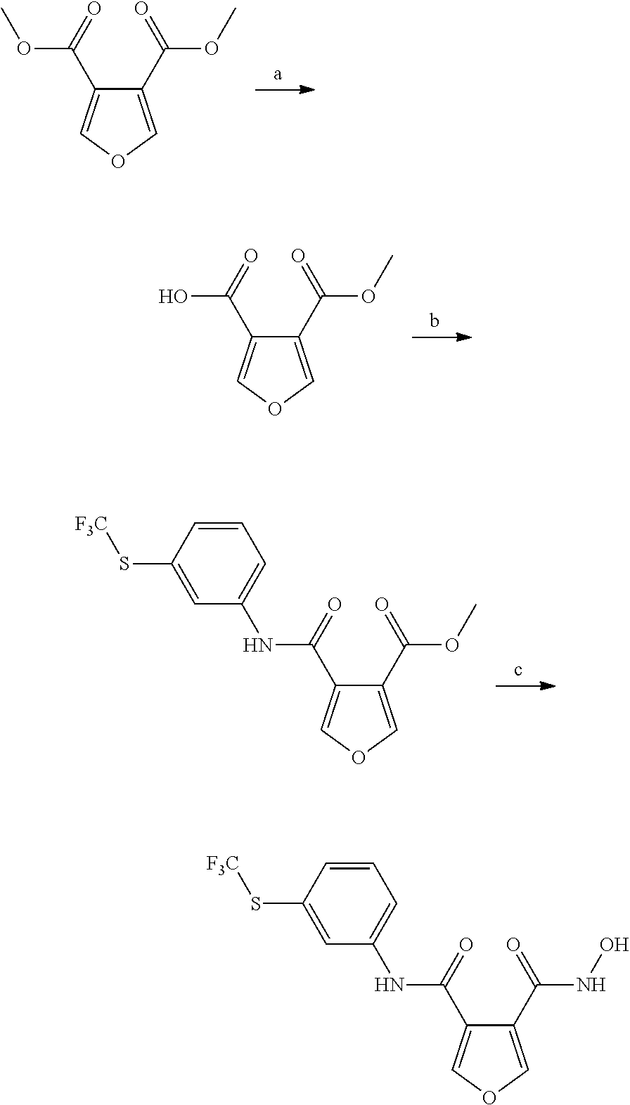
C1(C(OC)=O)=COC=C1C(OC)=O.C1(C(OC)=O)=COC=C1C(O)=O.C1(C(OC)=O)=COC=C1C(NC1=CC=CC(S[F3C])=C1)=O.C1(C(NO)=O)=COC=C1C(NC1=CC=CC(S[F3C])=C1)=O
